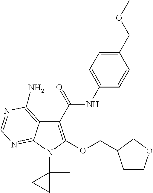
C1(C(=O)NC2=CC=C(COC)C=C2)=C(OCC2CCOC2)N(C2(C)CC2)C2=NC=NC(N)=C12
